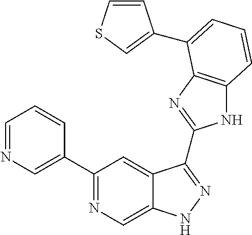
C1=NC=C(C2=NC=C3C(=C2)C(C2=NC4=C(N2)C=CC=C4C2=CSC=C2)=NN3)C=C1
